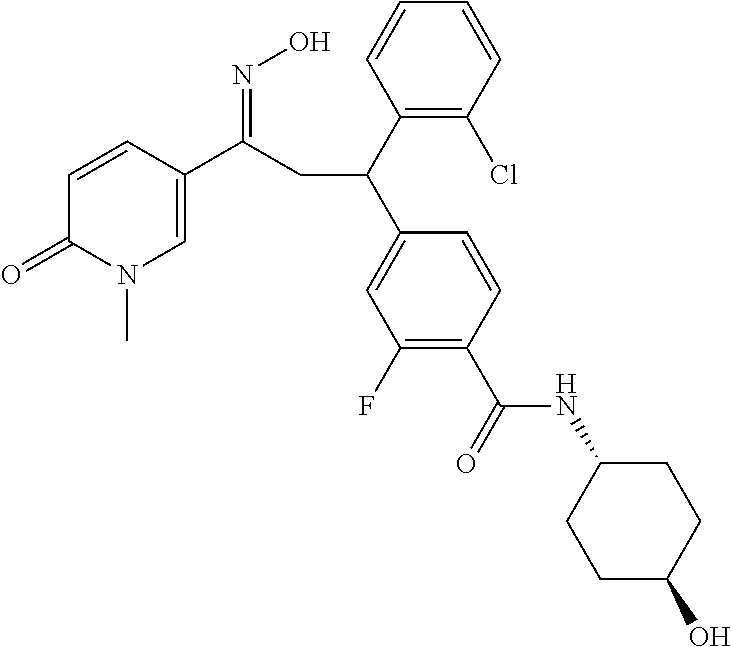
C1(C(C2=CC(F)=C(C(=O)NC3CCC(O)CC3)C=C2)CC(C2=CN(C)C(=O)C=C2)=NO)=C(Cl)C=CC=C1
